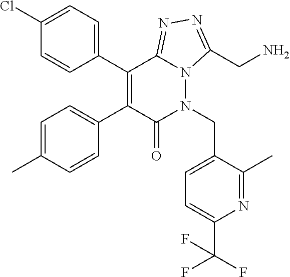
C1(Cl)=CC=C(C2=C(C3=CC=C(C)C=C3)C(=O)N(CC3=CC=C(C(F)(F)F)N=C3C)N3C2=NN=C3CN)C=C1
